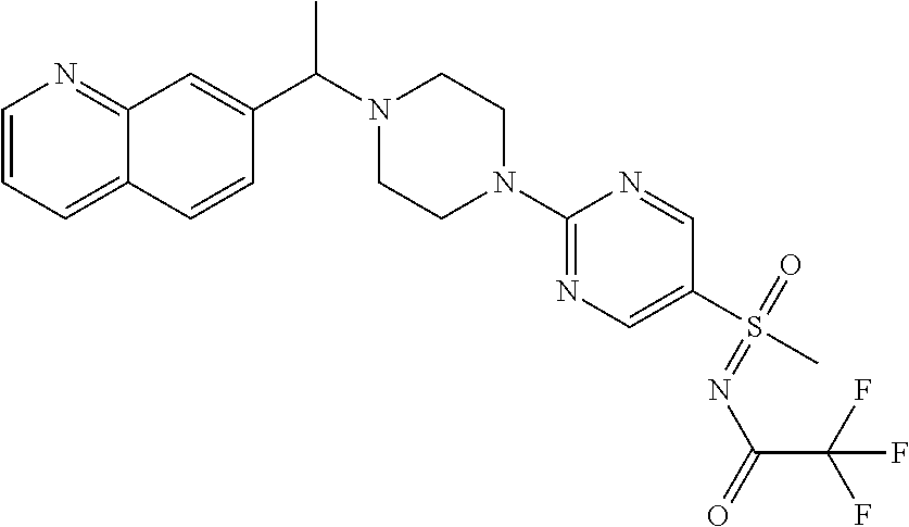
CC(N1CCN(C2=NC=C(S(C)(=O)=NC(=O)C(F)(F)F)C=N2)CC1)C1=CC2=NC=CC=C2C=C1
